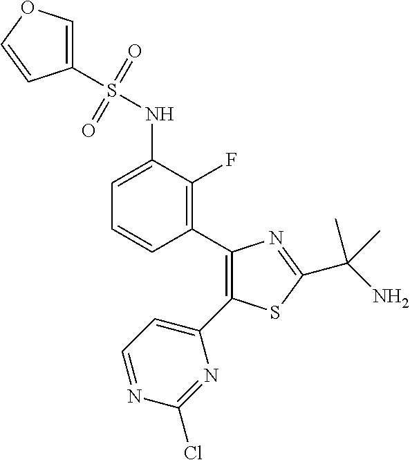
C1(C2=C(F)C(NS(C3=COC=C3)(=O)=O)=CC=C2)=C(C2=CC=NC(Cl)=N2)SC(C(N)(C)C)=N1
